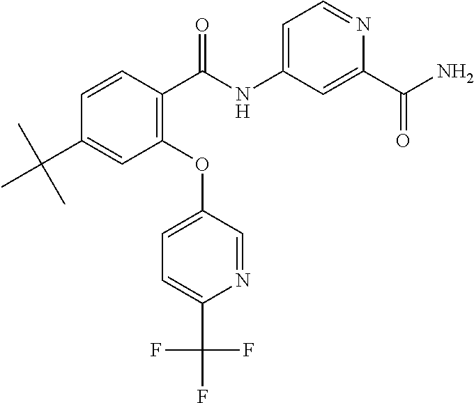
FC(F)(F)C1=CC=C(OC2=C(C(NC3=CC=NC(C(N)=O)=C3)=O)C=CC(C(C)(C)C)=C2)C=N1
